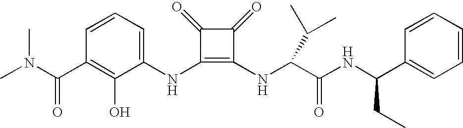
CN(C(C1=C(O)C(NC2=C(NC(C(NC(C3=CC=CC=C3)CC)=O)C(C)C)C(=O)C2=O)=CC=C1)=O)C
